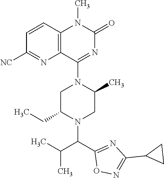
C1C(CC)N(C(C2=NC(C3CC3)=NO2)C(C)C)CC(C)N1C1=NC(=O)N(C)C2=C1N=C([NC])C=C2
